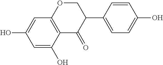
C1=C(O)C2=C(C=C1O)OCC(C1=CC=C(O)C=C1)C2=O
